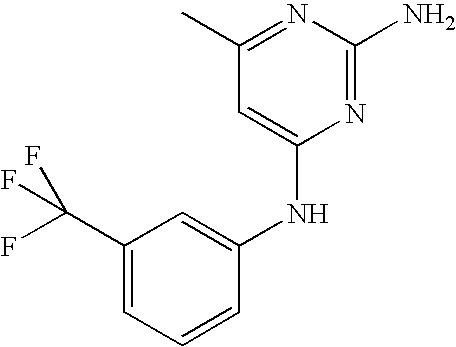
C1(C)=NC(N)=NC(NC2=CC(C(F)(F)F)=CC=C2)=C1
